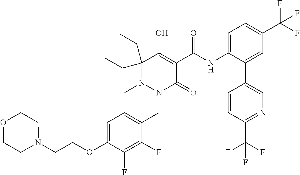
C1=C(OCCN2CCOCC2)C(F)=C(F)C(CN2C(=O)C(C(=O)NC3=CC=C(C(F)(F)F)C=C3C3=CN=C(C(F)(F)F)C=C3)=C(O)C(CC)(CC)N2C)=C1
